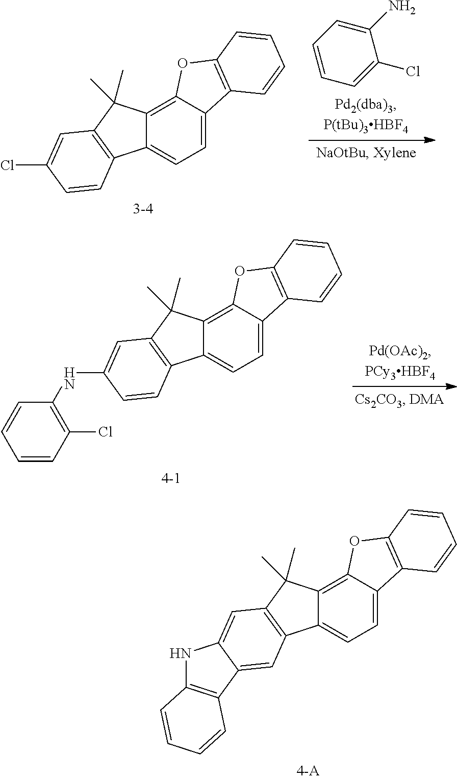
C1(N)=CC=CC=C1Cl.C1=C2C(=C3C(=C1)C1=C(C3(C)C)C=C(Cl)C=C1)OC1=C2C=CC=C1.C1=C2C(=C3C(=C1)C1=C(C3(C)C)C=C(NC3=C(Cl)C=CC=C3)C=C1)OC1=C2C=CC=C1.C1=C2C(=C3C(=C1)C1=C(C3(C)C)C=C3C(=C1)C1=C(N3)C=CC=C1)OC1=C2C=CC=C1
